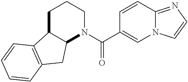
C12C(CCCN1C(C1=CN3C(=NC=C3)C=C1)=O)C1=C(C2)C=CC=C1
